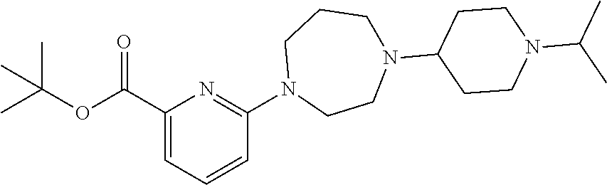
C(C)(OC(C1=CC=CC(N2CCN(C3CCN(C(C)C)CC3)CCC2)=N1)=O)(C)C
